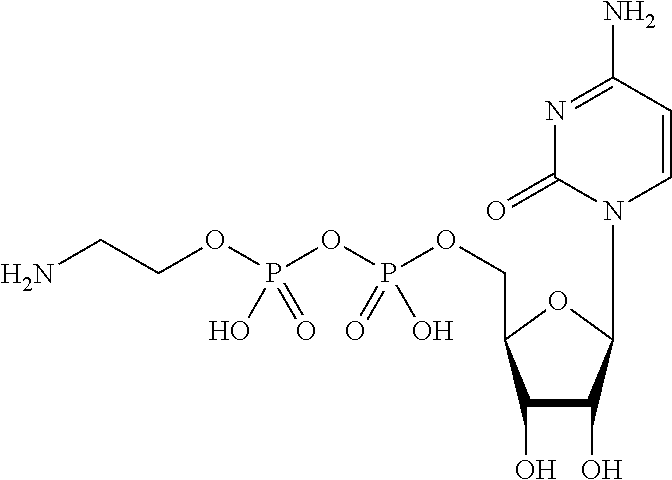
C1(O)C(O)C(N2C=CC(N)=NC2=O)OC1COP(OP(OCCN)(O)=O)(=O)O
